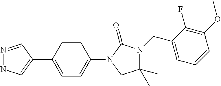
N1=CC(C2=CC=C(N3C(=O)N(CC4=CC=CC(OC)=C4F)C(C)(C)C3)C=C2)=CN1
